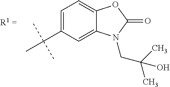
C1=C(C(C)(C)C)C=C2C(=C1)OC(=O)N2CC(C)(C)O
